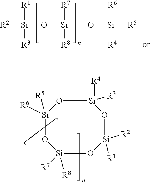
[Si]1([R6])([R5])O[Si]([R7])([R8])O[Si]([R1])([R2])O[Si]([R4])([R3])O1.[R2][Si](O[Si]([R7])([R8])O[Si]([R5])([R6])[R4])([R1])[R3]
